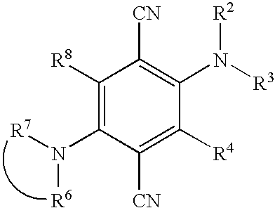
[R7]N(C1=C([R8])C([CN])=C(N([R3])[R2])C([R4])=C1[CN])[R6]
